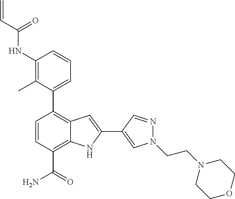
C1(NC(C=C)=O)=C(C)C(C2=C3C(=C(C(=O)N)C=C2)NC(C2=CN(CCN4CCOCC4)N=C2)=C3)=CC=C1
